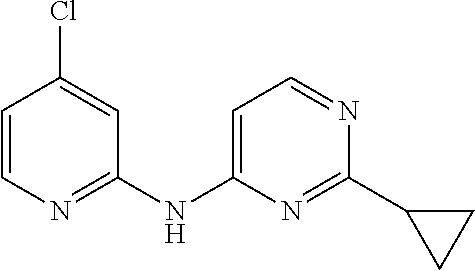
C1=CN=C(NC2=CC=NC(C3CC3)=N2)C=C1Cl
